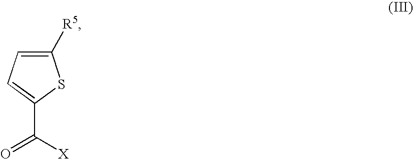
C1([R5])=CC=C(C([X])=O)S1
